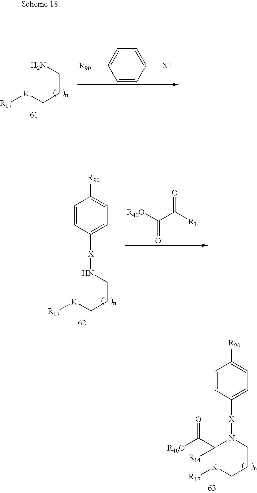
[K](CCCN)[R17].C1=CC([XJ])=CC=C1[R90].[K](CCCN[X]C1=CC=C([R90])C=C1)[R17].[R40O]C(C([R14])=O)=O.[K]1([R17])CCCN([X]C2=CC=C([R90])C=C2)C1(C([R40O])=O)[R14]
